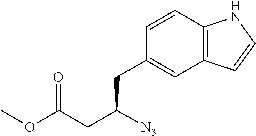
C12=C(C=C(CC(CC(=O)OC)[N3])C=C1)C=CN2
